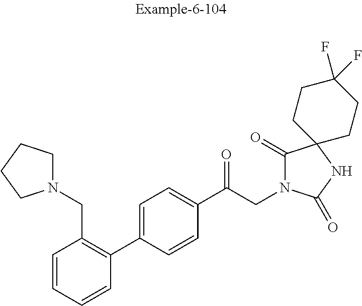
C1=CC(CN2CCCC2)=C(C2=CC=C(C(CN3C(=O)C4(NC3=O)CCC(F)(F)CC4)=O)C=C2)C=C1
